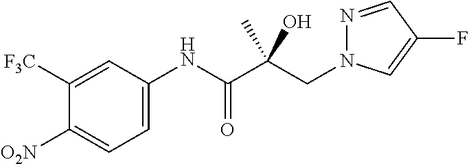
C(C(C(NC1=CC=C([O2N])C([F3C])=C1)=O)(O)C)N1N=CC(F)=C1
